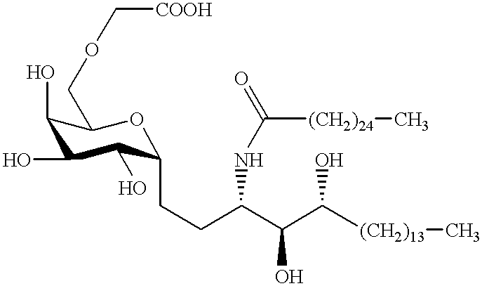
C1(O)C(COC[COOH])OC(CCC(C(C([(CH2)13]C)O)O)NC(=O)[(CH2)24]C)C(O)C1O
